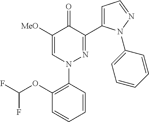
C1=CC=CC(OC(F)F)=C1N1N=C(C2=CC=NN2C2=CC=CC=C2)C(=O)C([MeO])=C1
